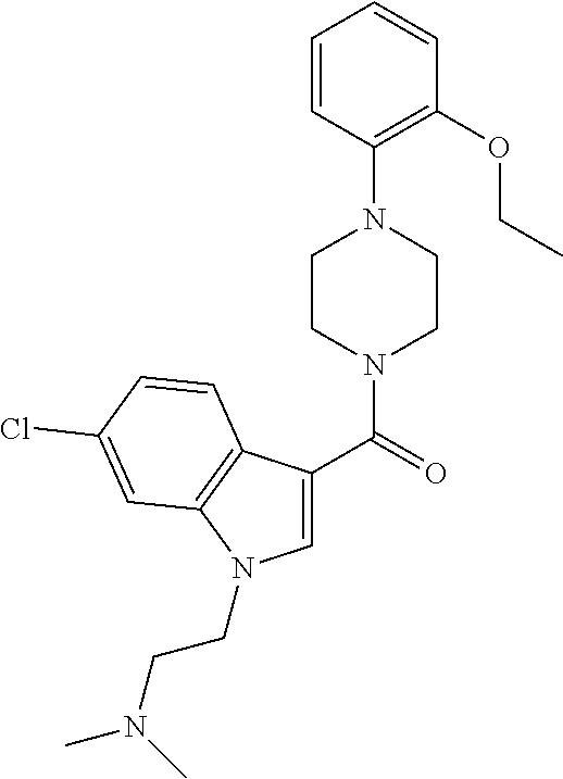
C1=CC(N2CCN(C(=O)C3=CN(CCN(C)C)C4=C3C=CC(Cl)=C4)CC2)=C(OCC)C=C1
